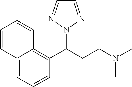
C12=CC=CC(C(CCN(C)C)N3N=CC=N3)=C1C=CC=C2
